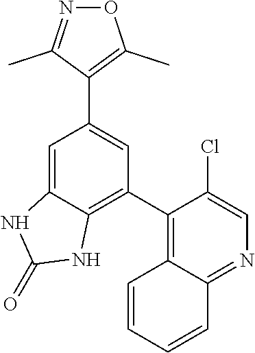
C1(C2=C3C(=NC=C2Cl)C=CC=C3)=C2C(=CC(C3=C(C)ON=C3C)=C1)NC(=O)N2
